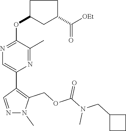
C1C(OC2=NC=C(C3=C(COC(=O)N(C)CC4CCC4)N(C)N=C3)N=C2C)CC(C([OEt])=O)C1
